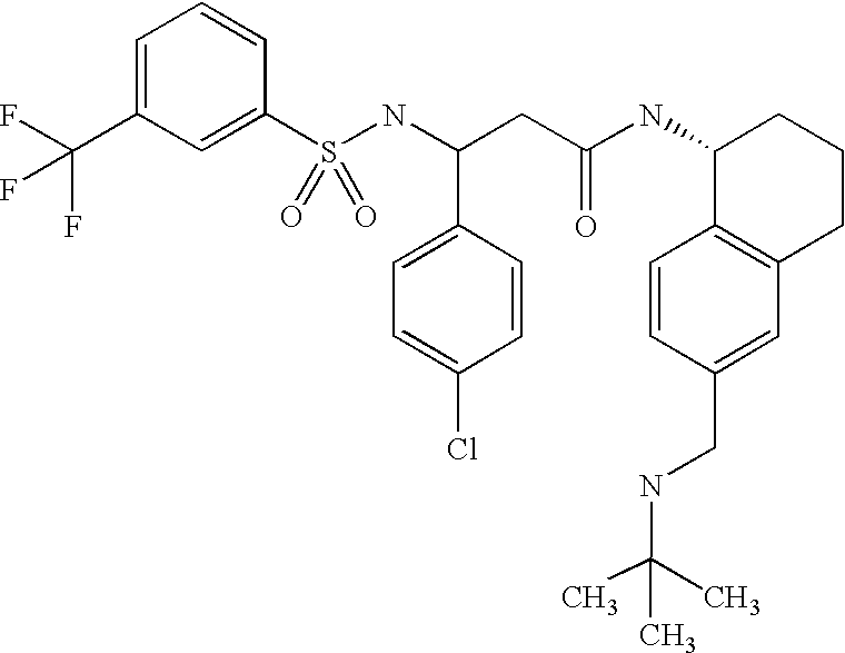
C1=C(C(F)(F)F)C=C(S(NC(CC(NC2C3=C(CCC2)C=C(CNC(C)(C)C)C=C3)=O)C2=CC=C(Cl)C=C2)(=O)=O)C=C1
